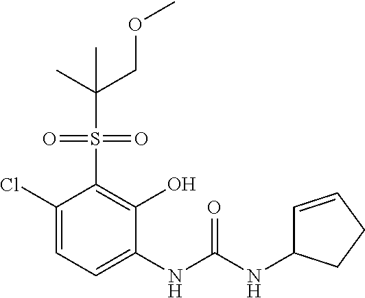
C1(Cl)=CC=C(NC(NC2C=CCC2)=O)C(O)=C1S(=O)(=O)C(C)(COC)C
